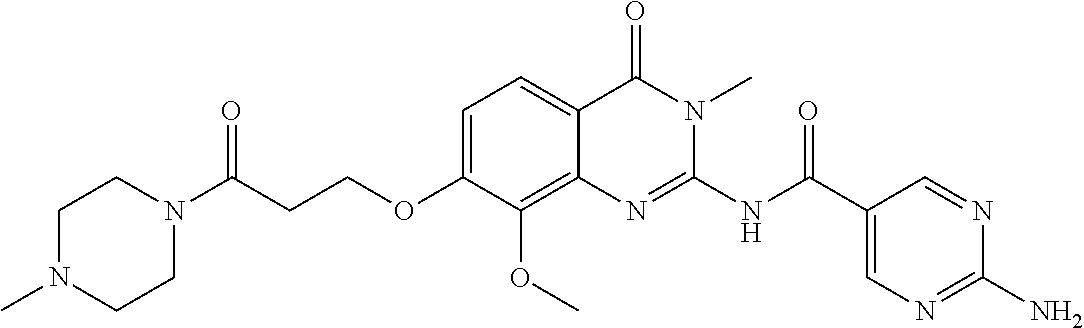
C1=C(OCCC(N2CCN(C)CC2)=O)C(OC)=C2C(=C1)C(=O)N(C)C(NC(C1=CN=C(N)N=C1)=O)=N2
